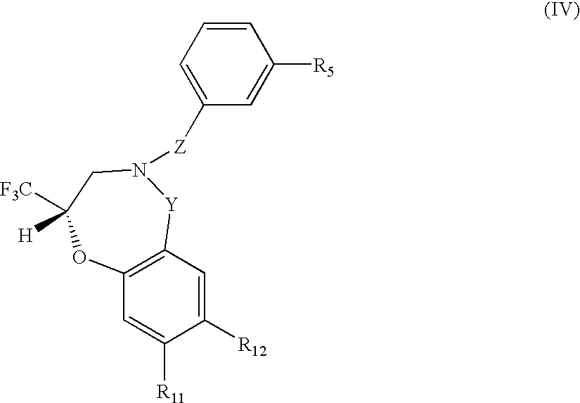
C12=C(C=C([R12])C([R11])=C1)[Y]N([Z]C1=CC=CC([R5])=C1)CC([H])([F3C])O2
